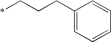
C1(CCC*)=CC=CC=C1
